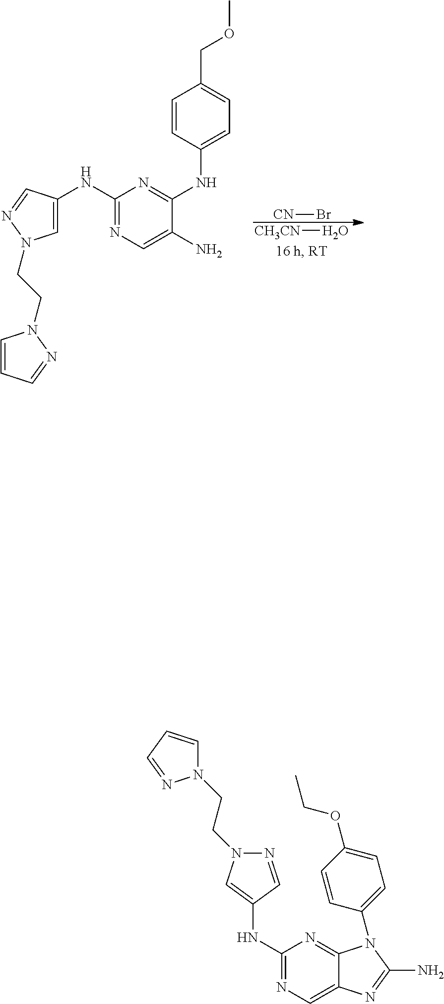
Br[CN].O[CH3CN].C1(NC2=CN(CCN3C=CC=N3)N=C2)=NC=C(N)C(NC2=CC=C(COC)C=C2)=N1.C1(NC2=CN(CCN3C=CC=N3)N=C2)=NC=C2C(=N1)N(C1=CC=C(OCC)C=C1)C(N)=N2
